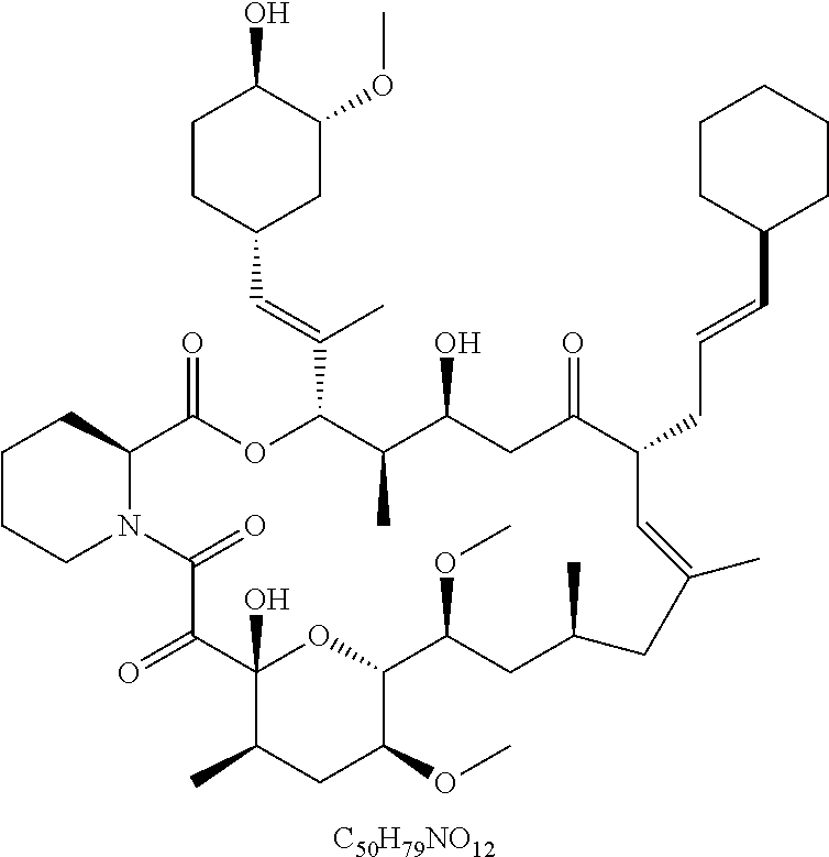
[C50H79NO12].C1CCN2C(C1)C(=O)OC(C(=CC1CC(OC)C(O)CC1)C)C(C)C(O)CC(=O)C(CC=CC1CCCCC1)C=C(C)CC(C)CC(OC)C1OC(O)(C(=O)C2=O)C(C)CC1OC
